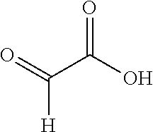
O=C(C(O)=O)[H]
